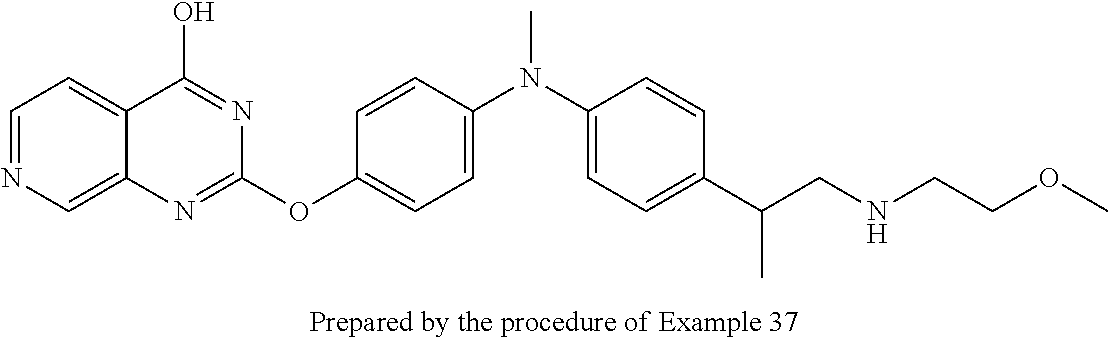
C1=NC=C2C(=C1)C(O)=NC(OC1=CC=C(N(C3=CC=C(C(CNCCOC)C)C=C3)C)C=C1)=N2
